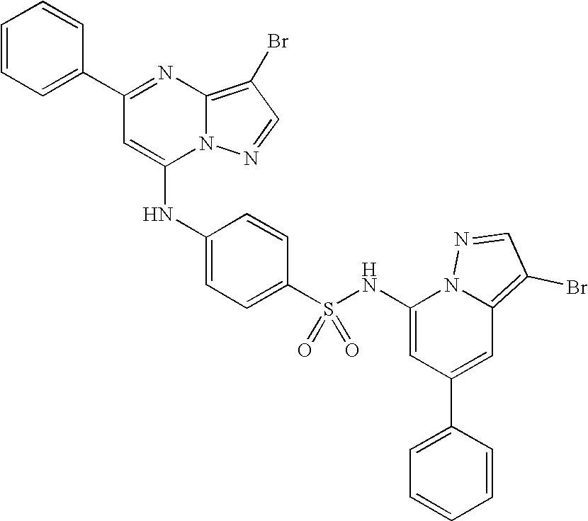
C1=C(C2=NC3=C(Br)C=NN3C(NC3=CC=C(S(NC4=CC(C5=CC=CC=C5)=CC5=C(Br)C=NN45)(=O)=O)C=C3)=C2)C=CC=C1
